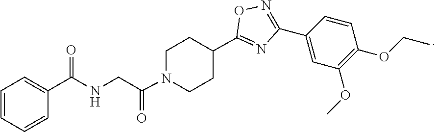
N1=C(C2CCN(C(CNC(C3=CC=CC=C3)=O)=O)CC2)ON=C1C1=CC(OC)=C(OCC)C=C1
